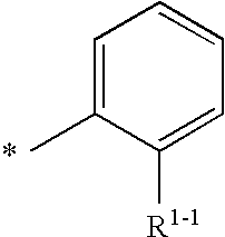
C1=C(C)C([R1-1])=CC=C1
